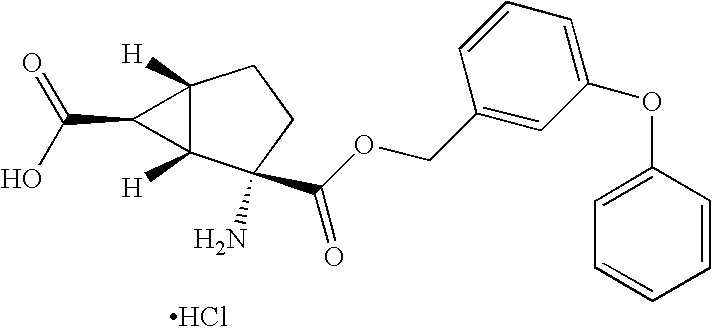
Cl.C12([H])C([H])(C(N)(C(OCC3=CC(OC4=CC=CC=C4)=CC=C3)=O)CC1)C2C(O)=O
